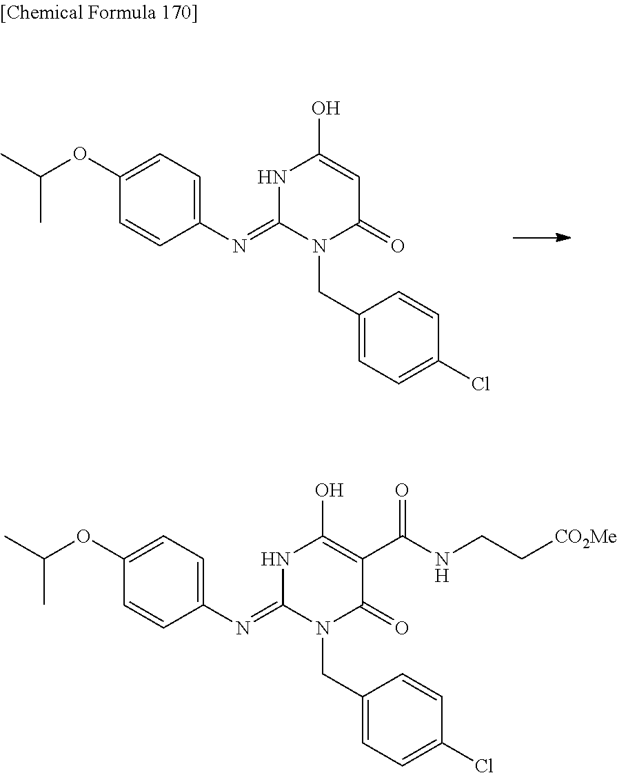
N1C(=NC2=CC=C(OC(C)C)C=C2)N(CC2=CC=C(Cl)C=C2)C(=O)C=C1O.N1C(=NC2=CC=C(OC(C)C)C=C2)N(CC2=CC=C(Cl)C=C2)C(=O)C(C(NCC[CO2Me])=O)=C1O
